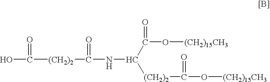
OC([(CH2)2]C(NC(C(O[(CH2)15CH3])=O)[(CH2)2]C(O[(CH2)15CH3])=O)=O)=O
